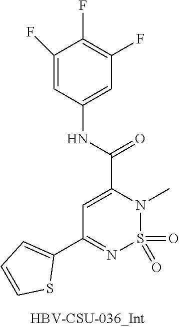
C1=C(C(NC2=CC(F)=C(F)C(F)=C2)=O)N(C)S(=O)(=O)N=C1C1=CC=CS1
